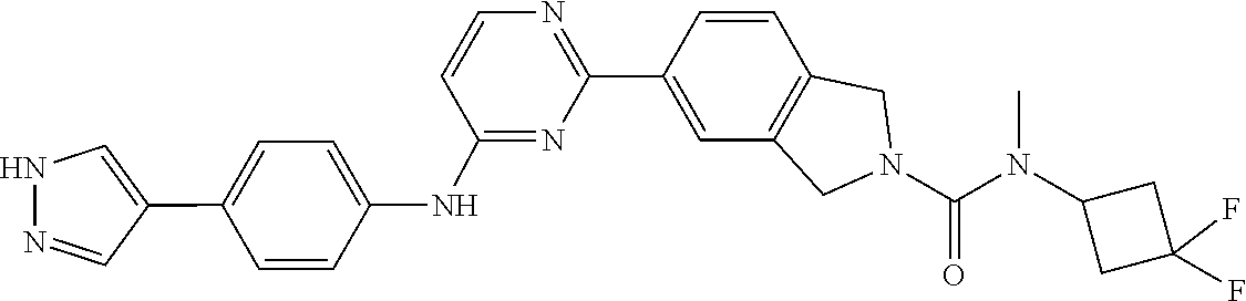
N(C(N1CC2=C(C=CC(C3=NC=CC(NC4=CC=C(C5=CNN=C5)C=C4)=N3)=C2)C1)=O)(C1CC(F)(F)C1)C
